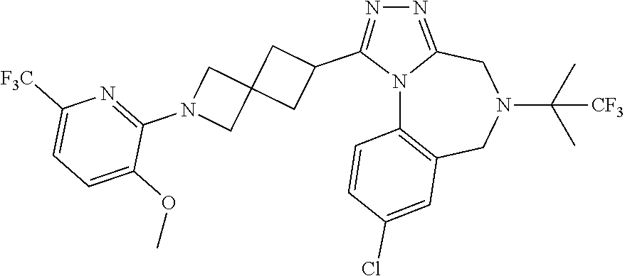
N12C3=C(CN(C(C)(C)[CF3])CC1=NN=C2C1CC2(C1)CN(C1=NC([F3C])=CC=C1OC)C2)C=C(Cl)C=C3
